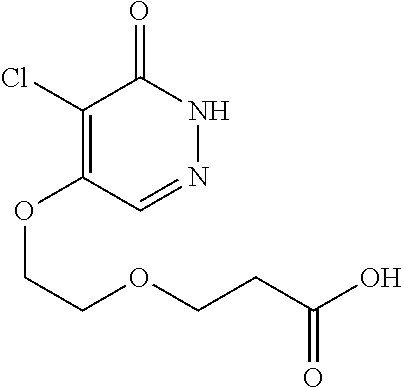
C1(Cl)=C(OCCOCCC(O)=O)C=NNC1=O
